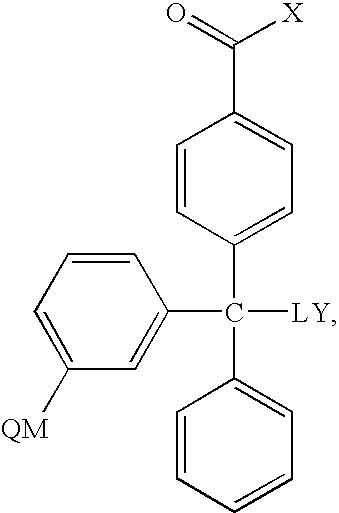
C1=C([QM])C=C(C([LY])(C2=CC=CC=C2)C2=CC=C(C(=O)[X])C=C2)C=C1
